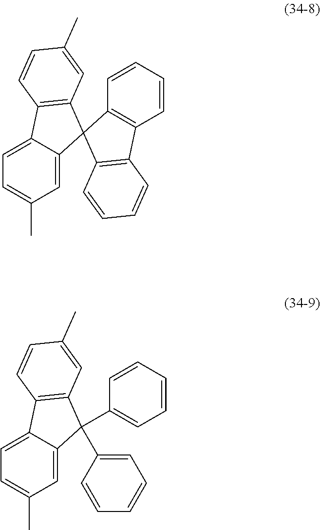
C1=C2C(=CC(C)=C1)C(C1=CC=CC=C1)(C1=CC=CC=C1)C1=C2C=CC(C)=C1.C1=C2C(=CC(C)=C1)C1(C3=C2C=CC(C)=C3)C2=C(C=CC=C2)C2=C1C=CC=C2
